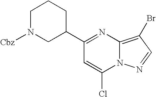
C1(C2=NC3=C(Br)C=NN3C(Cl)=C2)CCCN([Cbz])C1
